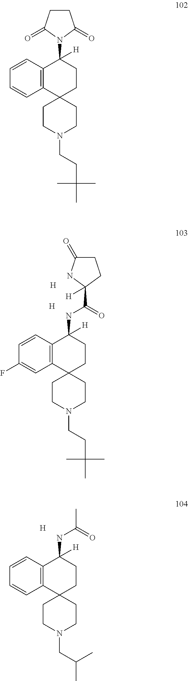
C12=C(C=CC=C1)C([H])(N1C(=O)CCC1=O)CCC21CCN(CCC(C)(C)C)CC1.C12=C(C=CC(F)=C1)C([H])(NC(=O)C1([H])CCC(=O)N1)CCC21CCN(CCC(C)(C)C)CC1.[H].[H].C12=C(C=CC=C1)C([H])(NC(=O)C)CCC21CCN(CC(C)C)CC1.[H]
